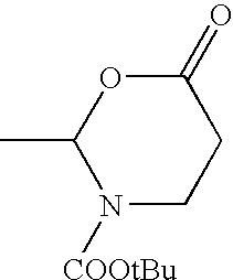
CC1N([COOtBu])CCC(=O)O1
